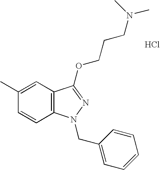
C1=C(C)C=CC2=C1C(OCCCN(C)C)=NN2CC1=CC=CC=C1.Cl
